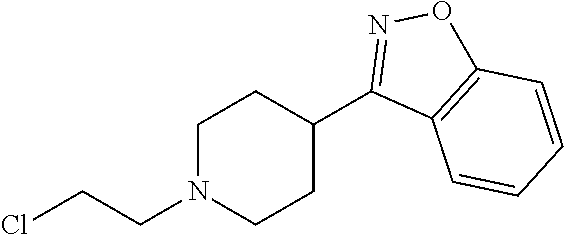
C1N(CCCl)CCC(C2=NOC3=C2C=CC=C3)C1
